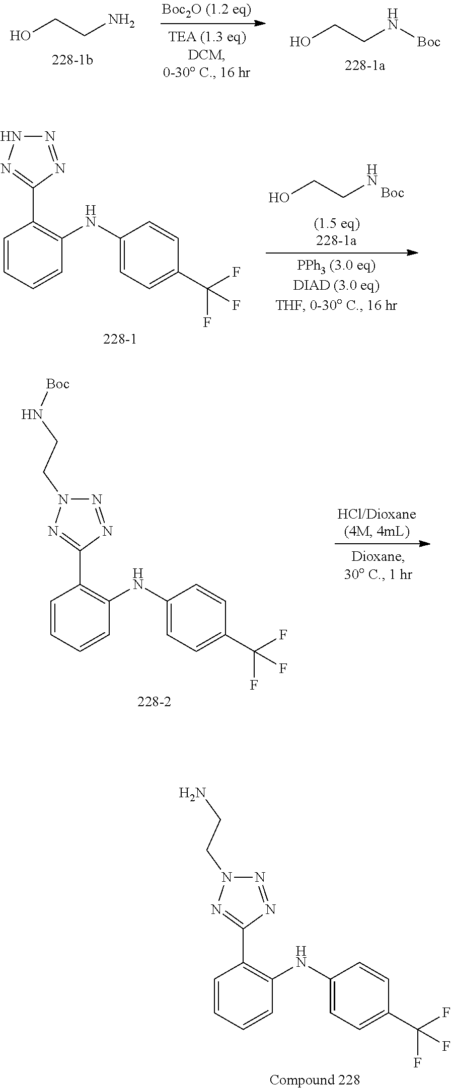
C1=CC=CC(NC2=CC=C(C(F)(F)F)C=C2)=C1C1=NN(CCN)N=N1.OCCN.OCCN[Boc].C1=CC=CC(NC2=CC=C(C(F)(F)F)C=C2)=C1C1=NNN=N1.OCCN.C1=CC=CC(NC2=CC=C(C(F)(F)F)C=C2)=C1C1=NN(CCN[Boc])N=N1
